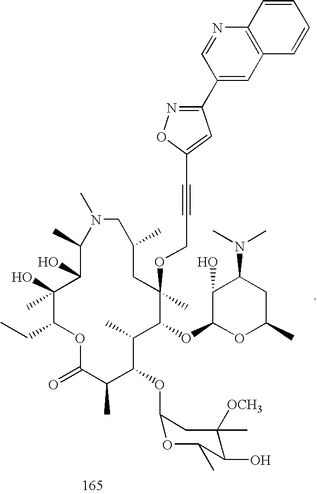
C1(C)C(O)C(C)(O)C(CC)OC(=O)C(C)C(OC2OC(C)C(O)C([OCH3])(C)C2)C(C)C(OC2OC(C)CC(N(C)C)C2O)C(OCC#CC2=CC(C3=CC4=C(N=C3)C=CC=C4)=NO2)(C)CC(C)CN1C
